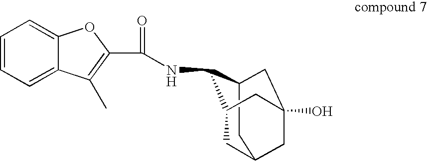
N(C1C2CC3(O)CC(CC1C3)C2)C(C1=C(C)C2=CC=CC=C2O1)=O
